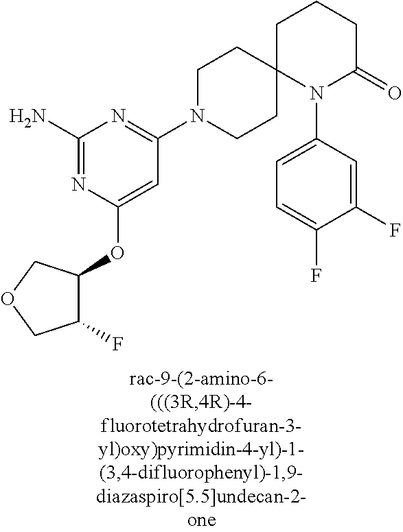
C1(N)=NC(OC2C(F)COC2)=CC(N2CCC3(CC2)N(C2=CC=C(F)C(F)=C2)C(=O)CCC3)=N1
